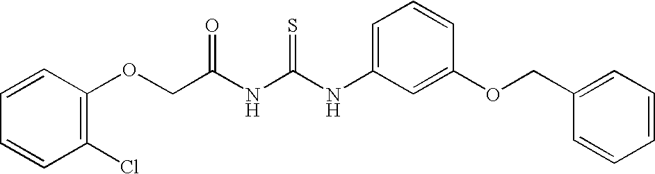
C(NC(NC1=CC=CC(OCC2=CC=CC=C2)=C1)=S)(=O)COC1=C(Cl)C=CC=C1
